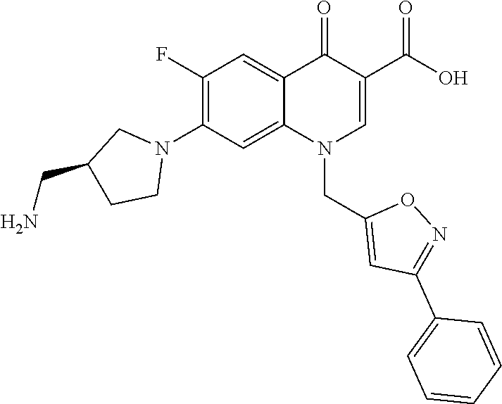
C1(F)=C(N2CC(CN)CC2)C=C2C(=C1)C(=O)C(C(O)=O)=CN2CC1=CC(C2=CC=CC=C2)=NO1
